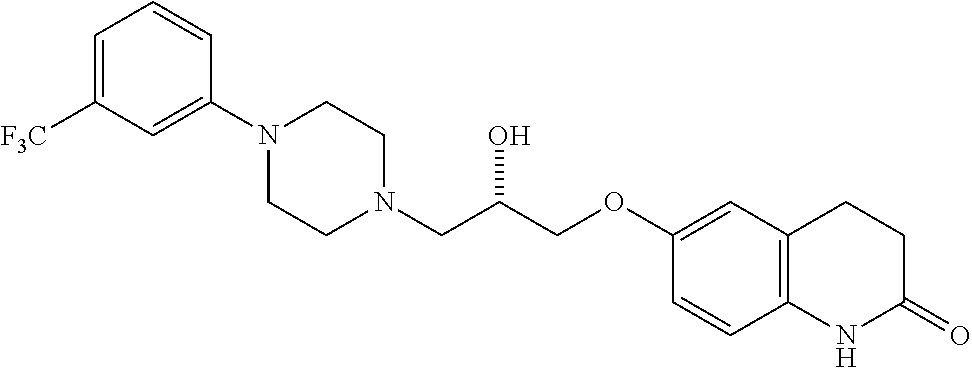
C1=C([F3C])C=C(N2CCN(CC(COC3=CC4=C(C=C3)NC(=O)CC4)O)CC2)C=C1
